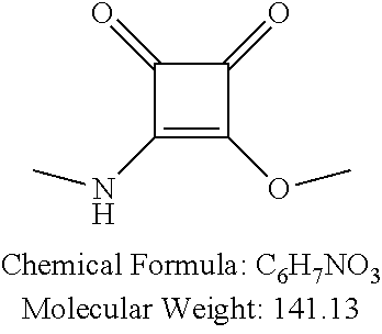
C1(NC)=C(OC)C(=O)C1=O
